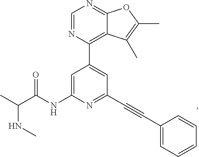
N(C(C)C(NC1=CC(C2=C3C(=NC=N2)OC(C)=C3C)=CC(C#CC2=CC=CC=C2)=N1)=O)C
